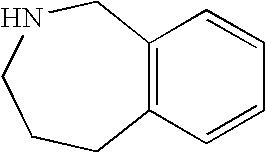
C12=C(C=CC=C1)CCCNC2
